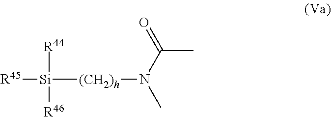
[R45][Si]([R44])([R46])[(CH2)h]N(C)C(=O)C
